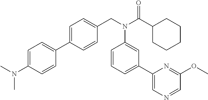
C1=C(C2=CC=C(N(C)C)C=C2)C=CC(CN(C(C2CCCCC2)=O)C2=CC(C3=CN=CC(OC)=N3)=CC=C2)=C1
